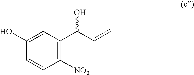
C1=CC([NO2])=C(C(C=C)O)C=C1O
